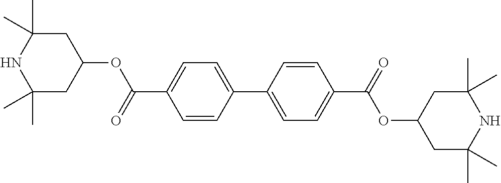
N1C(C)(C)CC(OC(C2=CC=C(C3=CC=C(C(=O)OC4CC(C)(C)NC(C)(C)C4)C=C3)C=C2)=O)CC1(C)C
